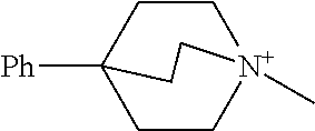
C1CC2([Ph])CC[N+]1(C)CC2
